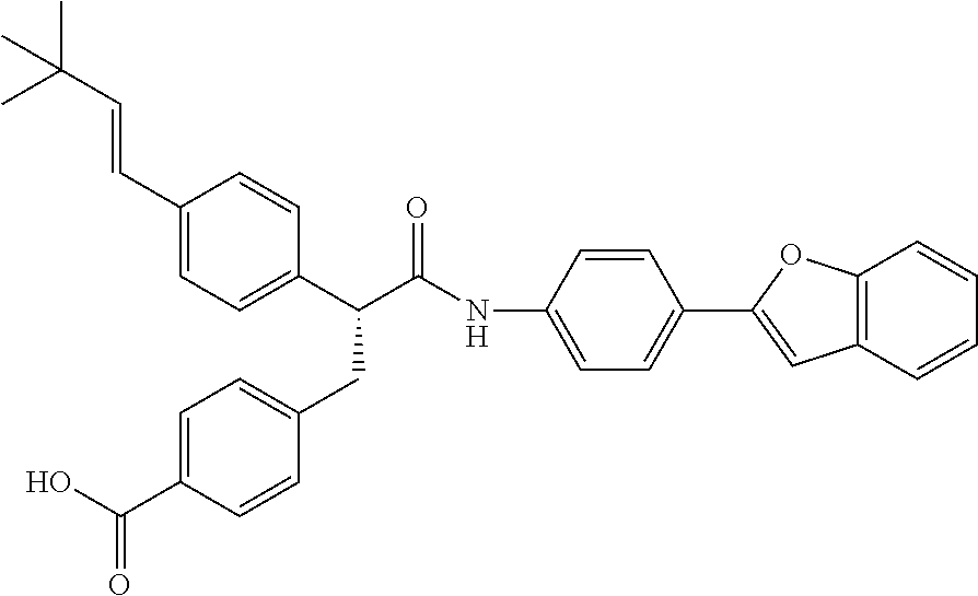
C(C1=CC=C(C(C(NC2=CC=C(C3=CC4=C(C=CC=C4)O3)C=C2)=O)CC2=CC=C(C(O)=O)C=C2)C=C1)=CC(C)(C)C
